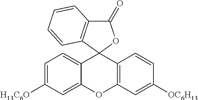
C1=C([H13C6O])C=C2C(=C1)C1(C3=C(O2)C=C([OC6H13])C=C3)OC(=O)C2=C1C=CC=C2
